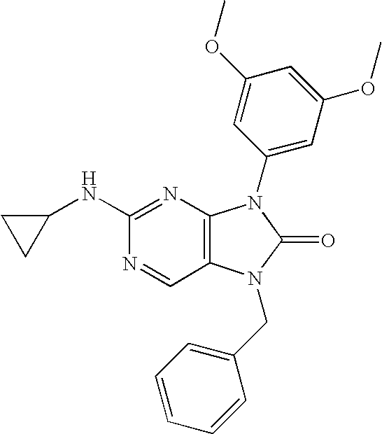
C1(NC2=NC3=C(C=N2)N(CC2=CC=CC=C2)C(=O)N3C2=CC(OC)=CC(OC)=C2)CC1
